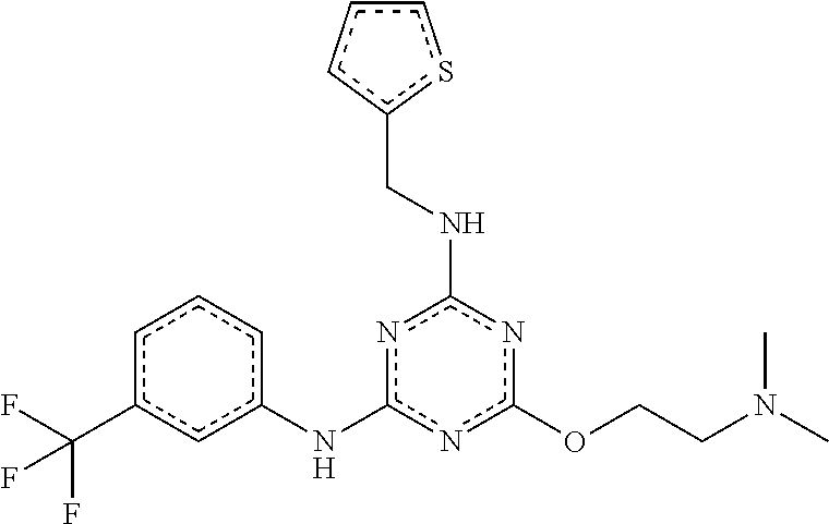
c1c(C(F)(F)F)cc(Nc2nc(OCCN(C)C)nc(NCc3sccc3)n2)cc1
